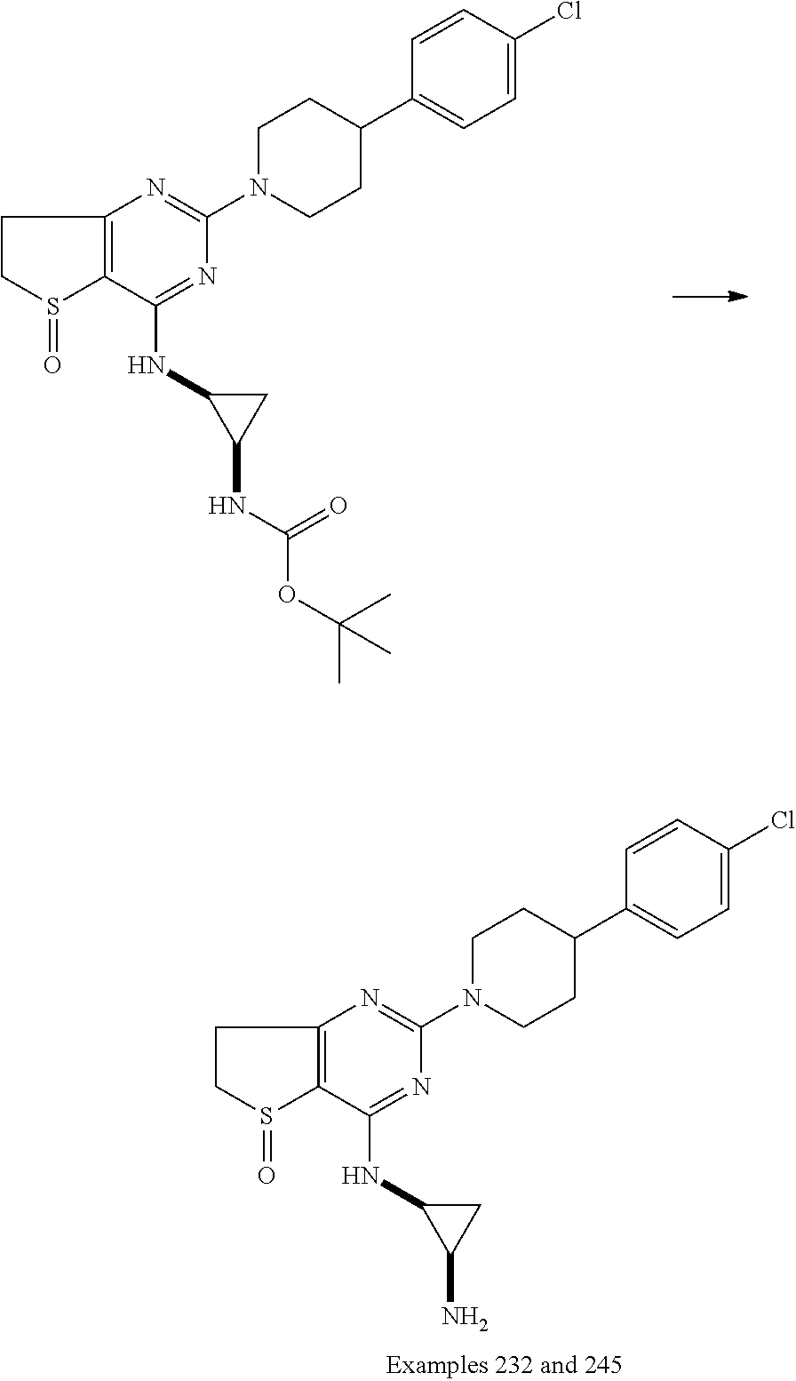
C1CS(=O)C2=C1N=C(N1CCC(C3=CC=C(Cl)C=C3)CC1)N=C2NC1C(NC(OC(C)(C)C)=O)C1.C1CS(=O)C2=C1N=C(N1CCC(C3=CC=C(Cl)C=C3)CC1)N=C2NC1C(N)C1
